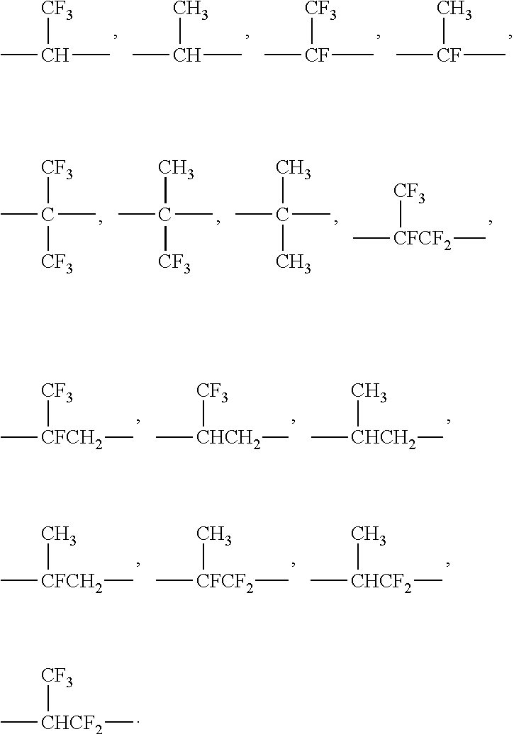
[CF3]C(C)C.CC(C)C.[CF3][CF](C)C.C[CF](C)C.CC(C)([CF3])[CF3].CC(C)(C)[CF3].CC(C)(C)C.[CF3][CFCF2](C)C.[CF3][CFCH2](C)C.[CF3][CHCH2](C)C.C[CHCH2](C)C.C[CFCH2](C)C.C[CFCF2](C)C.C[CHCF2](C)C.[CF3][CHCF2](C)C
